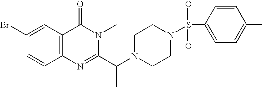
C1(Br)=CC2=C(C=C1)N=C(C(N1CCN(S(C3=CC=C(C)C=C3)(=O)=O)CC1)C)N(C)C2=O
